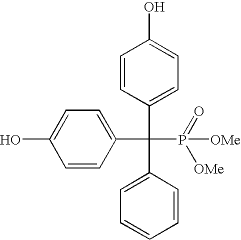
C1=CC(C(C2=CC=CC=C2)(C2=CC=C(O)C=C2)P(=O)([OMe])[OMe])=CC=C1O
